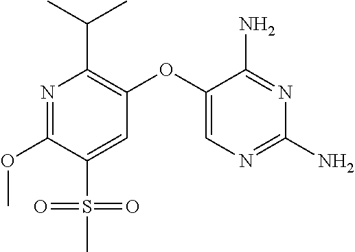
N1=C(OC)C(S(=O)(C)=O)=CC(OC2=CN=C(N)N=C2N)=C1C(C)C
